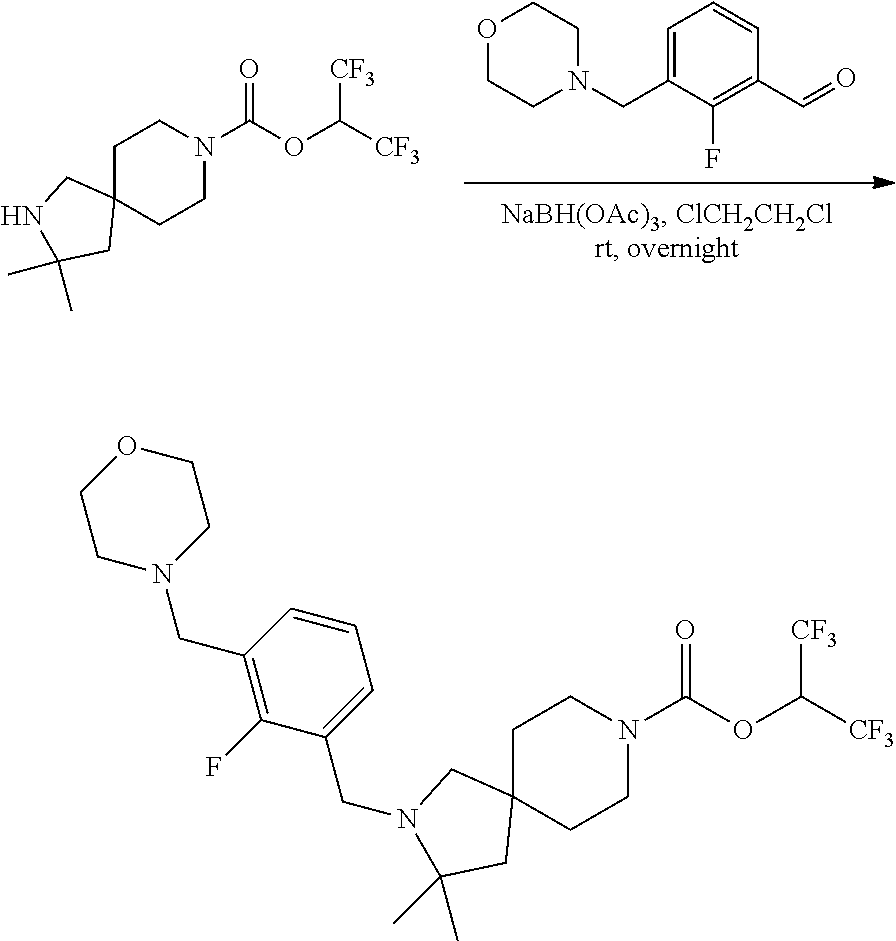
C1=C(CN2CCOCC2)C(F)=C(C=O)C=C1.C1C2(CCN(C(OC([CF3])[CF3])=O)C1)CNC(C)(C)C2.C1C2(CCN(C(OC([CF3])[CF3])=O)C1)CN(CC1=CC=CC(CN3CCOCC3)=C1F)C(C)(C)C2
